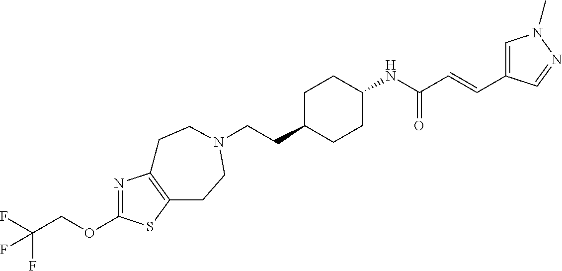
C(CC1CCC(NC(C=CC2=CN(C)N=C2)=O)CC1)N1CCC2=C(N=C(OCC(F)(F)F)S2)CC1
